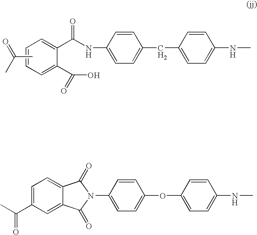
C1(NC(C2=CC=CC=C2C(O)=O)=O)=CC=C(CC2=CC=C(NC)C=C2)C=C1.CC(C)=O.CC(C1=CC=C2C(=C1)C(=O)N(C1=CC=C(OC3=CC=C(NC)C=C3)C=C1)C2=O)=O
